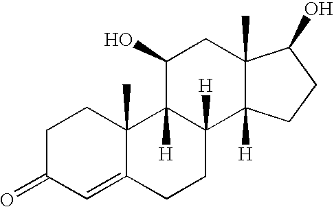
C1C(=O)C=C2C(C)(C1)C1([H])C([H])(CC2)C2([H])C(C)(CC1O)C(O)CC2
